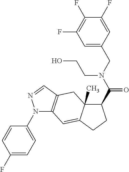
N1(C2=CC=C(F)C=C2)C2=C(C=N1)CC1(C)C(=C2)CCC1C(N(CC1=CC(F)=C(F)C(F)=C1)CCO)=O
